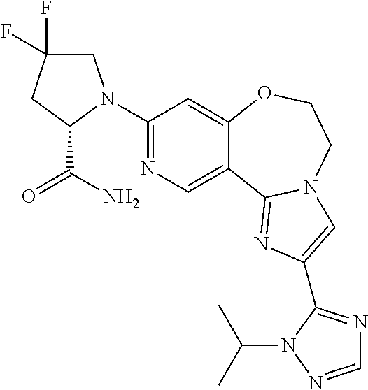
C1(N2CC(F)(F)CC2C(N)=O)=NC=C2C(=C1)OCCN1C2=NC(C2=NC=NN2C(C)C)=C1
